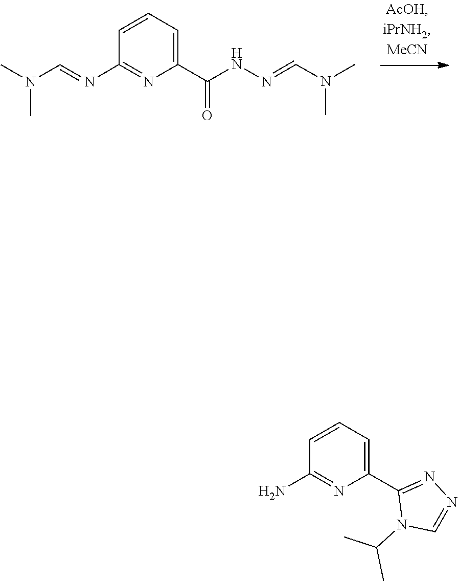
N(=CN(C)C)NC(C1=CC=CC(N=CN(C)C)=N1)=O.NC1=NC(C2=NN=CN2C(C)C)=CC=C1
